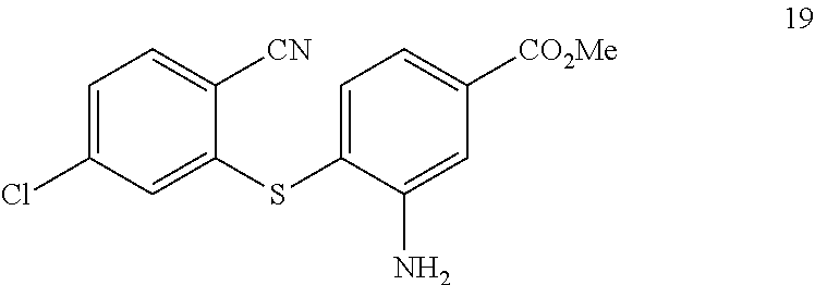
C1=C(Cl)C=C(SC2=CC=C([CO2Me])C=C2N)C([CN])=C1
